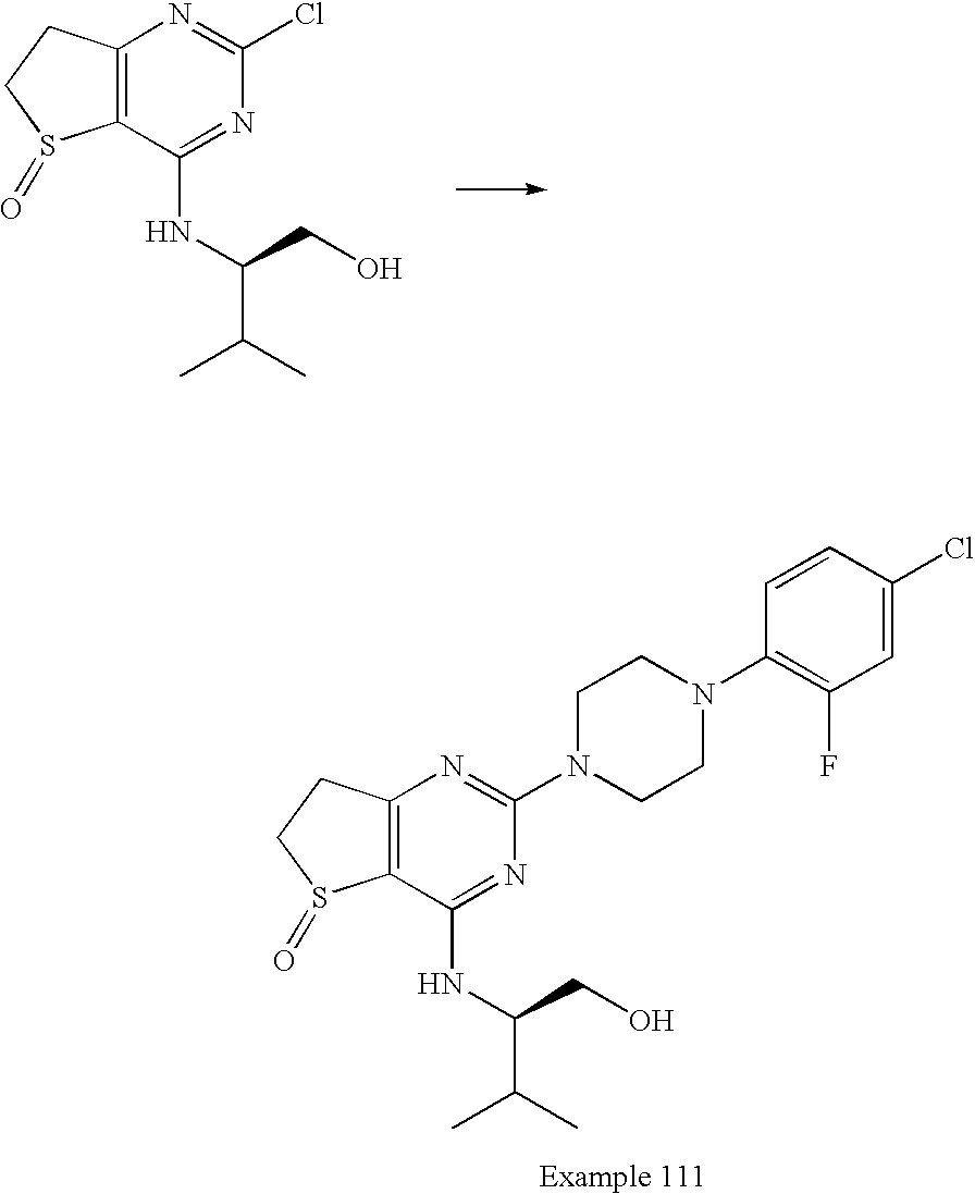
C12=C(C(NC(CO)C(C)C)=NC(N3CCN(C4=C(F)C=C(Cl)C=C4)CC3)=N1)S(=O)CC2.C12=C(C(NC(CO)C(C)C)=NC(Cl)=N1)S(=O)CC2
